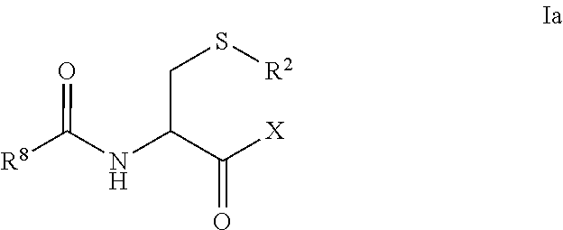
C(C(C([X])=O)NC([R8])=O)S[R2]
